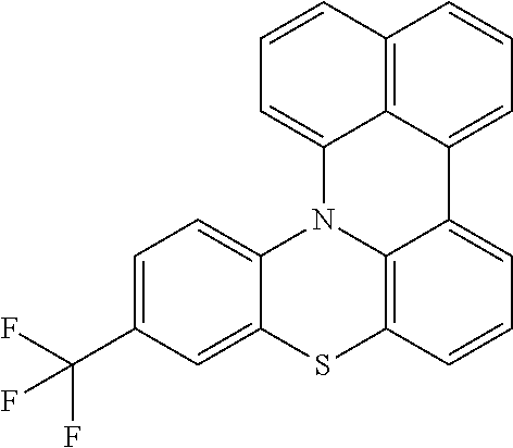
C1=CC=C2C3=C1C=CC=C3C1=CC=CC3=C1N2C1=CC=C(C(F)(F)F)C=C1S3
